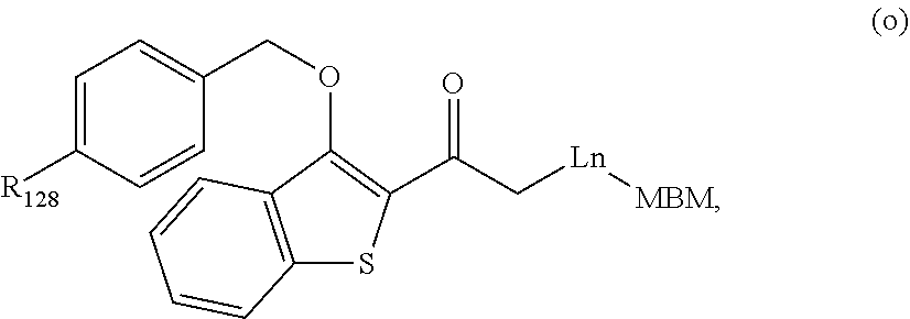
C1=C([R128])C=CC(COC2=C(C(C[Ln][MBM])=O)SC3=C2C=CC=C3)=C1
